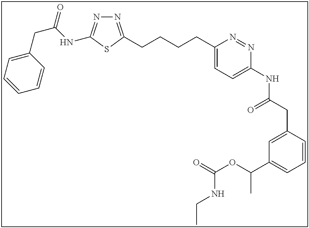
N1=C(CCCCC2=CC=C(NC(CC3=CC(C(OC(=O)NCC)C)=CC=C3)=O)N=N2)SC(NC(CC2=CC=CC=C2)=O)=N1
